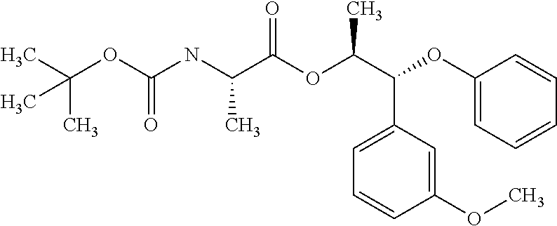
C(OC(NC(C(OC(C(C1=CC=CC(OC)=C1)OC1=CC=CC=C1)C)=O)C)=O)(C)(C)C
